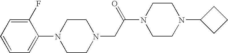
C1=CC=C(N2CCN(CC(N3CCN(C4CCC4)CC3)=O)CC2)C(F)=C1
